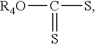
S=C(S)[R4O]
